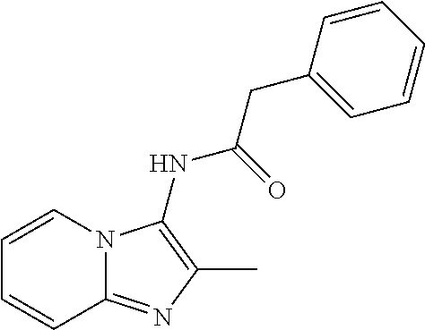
C1=CN2C(=NC(C)=C2NC(=O)CC2=CC=CC=C2)C=C1
